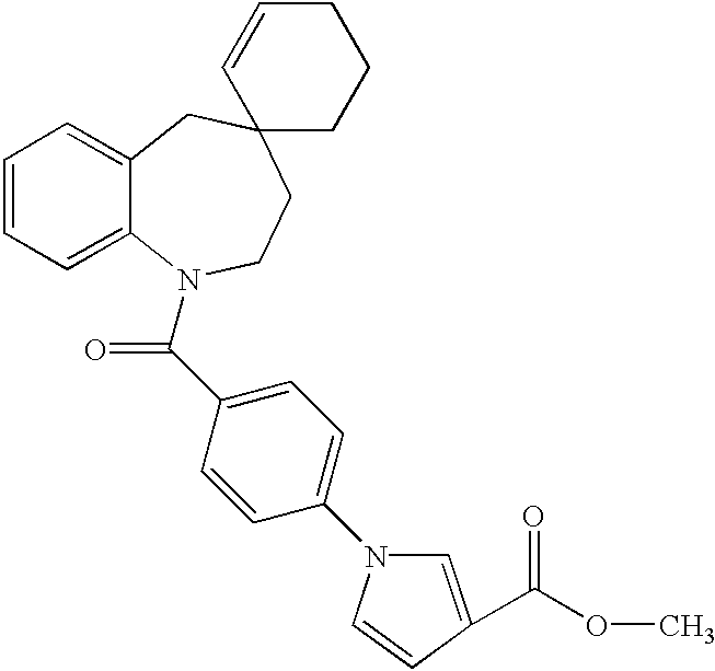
C1=CC=C2C(=C1)CC1(CCN2C(C2=CC=C(N3C=C(C(=O)OC)C=C3)C=C2)=O)CCCC=C1
